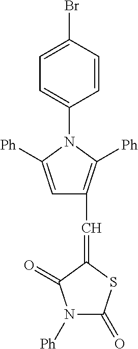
C1=C(Br)C=CC(N2C([Ph])=CC(C=C3SC(=O)N([Ph])C3=O)=C2[Ph])=C1
